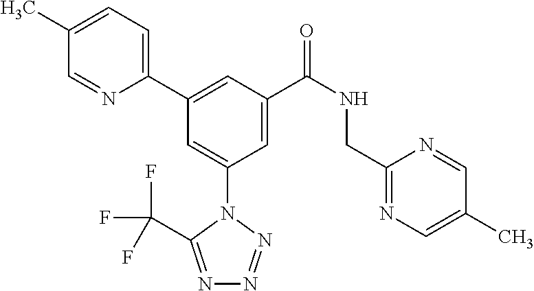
C1=C(C)C=NC(C2=CC(C(NCC3=NC=C(C)C=N3)=O)=CC(N3C(C(F)(F)F)=NN=N3)=C2)=C1
